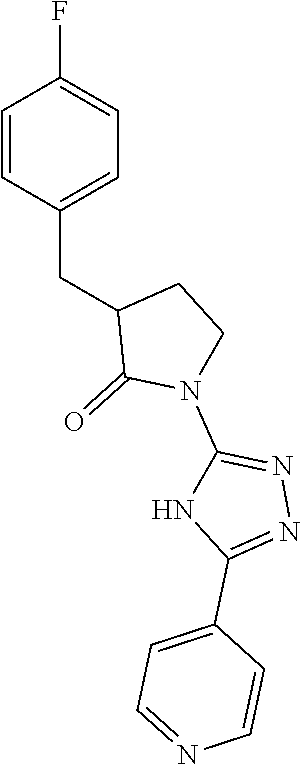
C1=CC(CC2C(=O)N(C3=NN=C(C4=CC=NC=C4)N3)CC2)=CC=C1F
